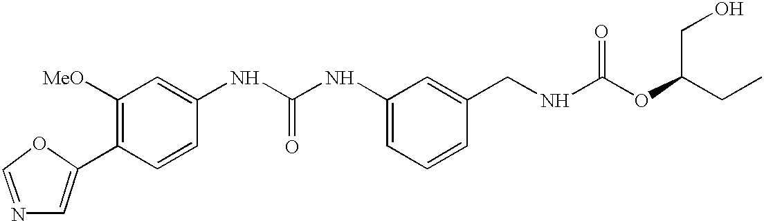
C1=C(C2=C([MeO])C=C(NC(NC3=CC=CC(CNC(OC(CC)CO)=O)=C3)=O)C=C2)OC=N1
